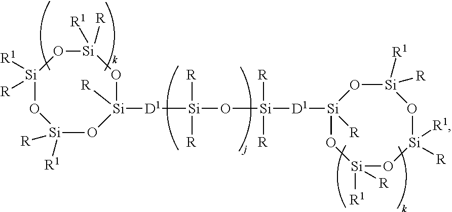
[Si]1([R1])([R])O[Si]([D1][Si]([R])([R])O[Si]([R])([R])[D1][Si]2([R])O[Si]([R1])([R])O[Si]([R])([R1])O[Si]([R])([R1])O2)([R])O[Si]([R])([R1])O[Si]([R1])([R])O1
